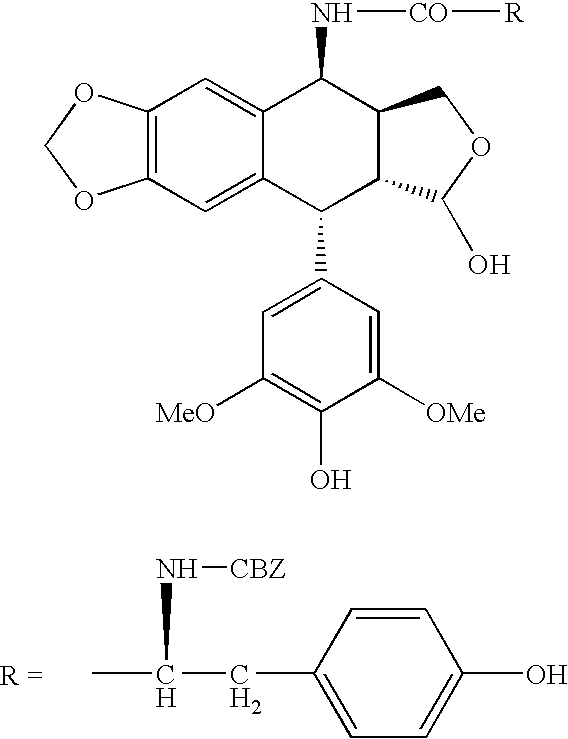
C12=C(C=C3C(=C1)C(N[CO][R])C1C(C3C3=CC([MeO])=C(O)C([OMe])=C3)C(O)OC1)OCO2.CC(CC1=CC=C(O)C=C1)N[CBZ]
